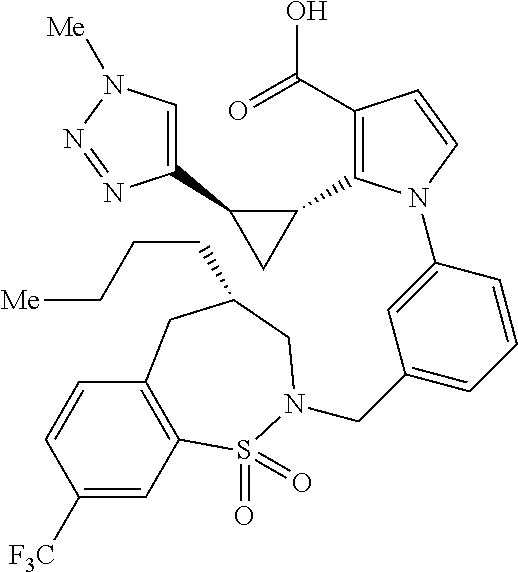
C1(C2CC2C2=C(C(=O)O)C=CN2C2=CC(CN3S(=O)(=O)C4=C(C=CC([F3C])=C4)CC(CCC[Me])C3)=CC=C2)=CN([Me])N=N1
